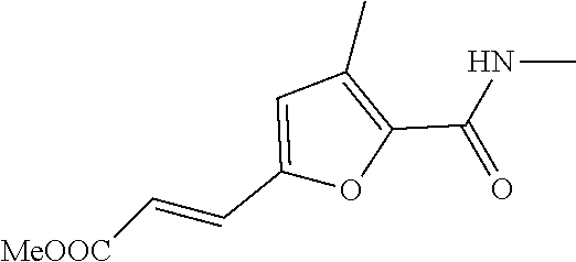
C1(C=C[MeOOC])=CC(C)=C(C(NC)=O)O1
